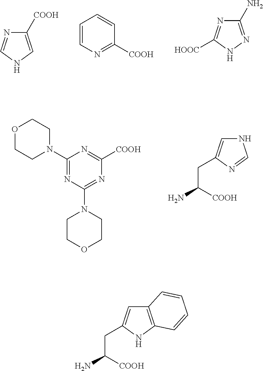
C1([COOH])=CNC=N1.C1=CN=C([COOH])C=C1.C1(N)=NNC([HOOC])=N1.C1(N2CCOCC2)=NC(N2CCOCC2)=NC([COOH])=N1.N1C=C(CC(N)[COOH])N=C1.C12=C(NC(CC(N)[COOH])=C1)C=CC=C2
